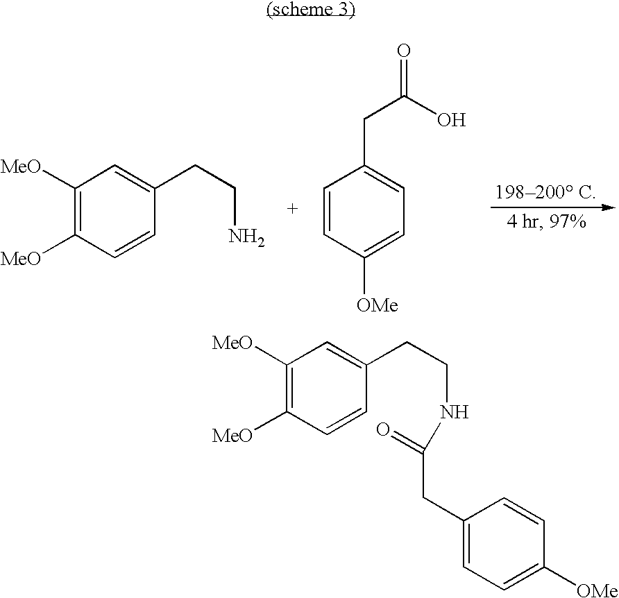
C1([MeO])=C([MeO])C=CC(CCN)=C1.C1=CC([OMe])=CC=C1CC(O)=O.C1([MeO])=C([MeO])C=CC(CCNC(=O)CC2=CC=C([OMe])C=C2)=C1
